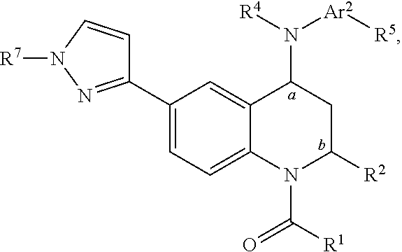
C1(C2=CC=C3C(=C2)C(N([R4])[Ar2][R5])CC([R2])N3C([R1])=O)=NN([R7])C=C1
